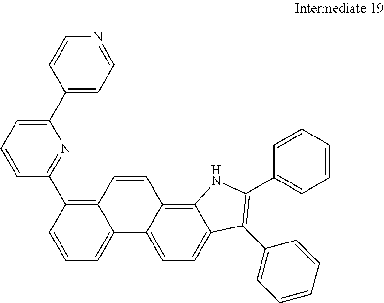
C1(C2=CC=CC(C3=C4C(=CC=C3)C3=CC=C5C(=C3C=C4)NC(C3=CC=CC=C3)=C5C3=CC=CC=C3)=N2)=CC=NC=C1
